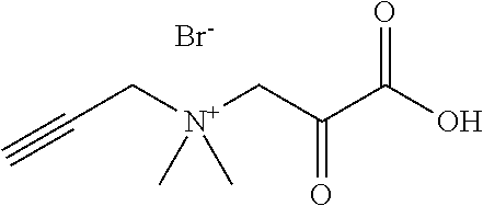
C#CC[N+](CC(C(O)=O)=O)(C)C.[Br-]
